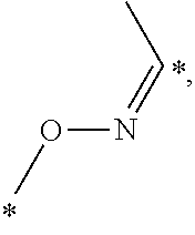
O(N=CC)C
